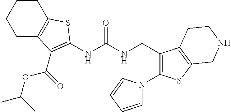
C(OC(C)C)(=O)C1=C(NC(NCC2=C(N3C=CC=C3)SC3=C2CCNC3)=O)SC2=C1CCCC2
